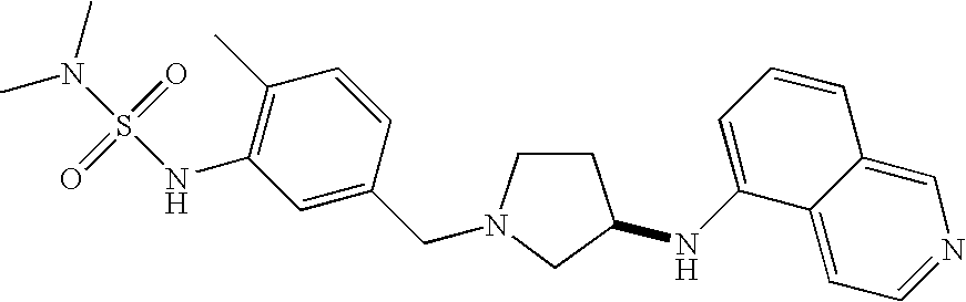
C1CN(CC2=CC(NS(=O)(=O)N(C)C)=C(C)C=C2)CC1NC1=CC=CC2=CN=CC=C12
